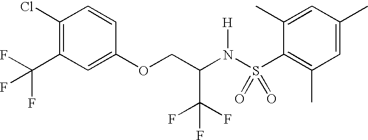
C1(Cl)=C(C(F)(F)F)C=C(OCC(N(S(C2=C(C)C=C(C)C=C2C)(=O)=O)[H])C(F)(F)F)C=C1
